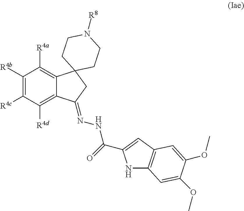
C1([R4b])=C([R4c])C([R4d])=C2C(=C1[R4a])C1(CC2=NNC(=O)C2=CC3=C(N2)C=C(OC)C(OC)=C3)CCN([R8])CC1
